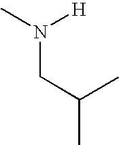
N(CC(C)C)([H])C
